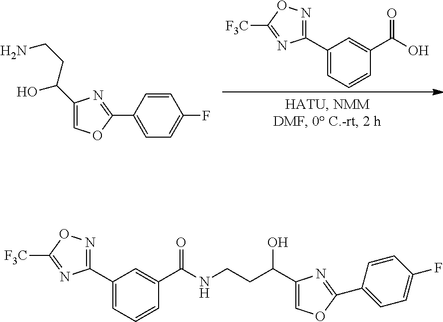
C1(C2=NOC([F3C])=N2)=CC=CC(C(=O)O)=C1.C1=C(C2=NC(C(O)CCN)=CO2)C=CC(F)=C1.C1(C2=NOC([F3C])=N2)=CC=CC(C(=O)NCCC(C2=COC(C3=CC=C(F)C=C3)=N2)O)=C1
